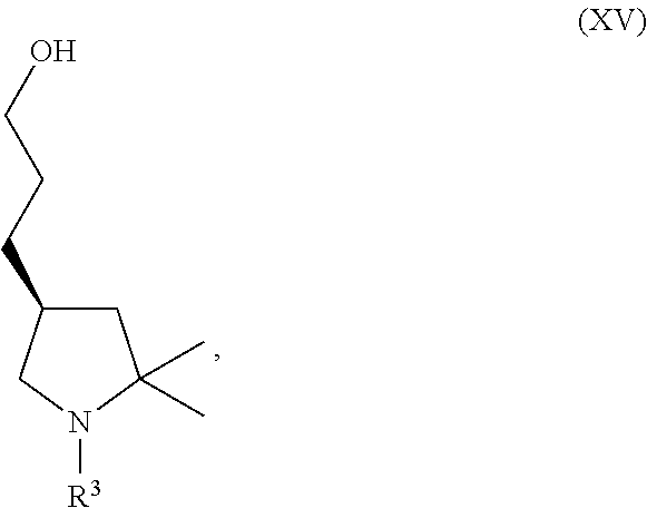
C1C(CCCO)CN([R3])C1(C)C
